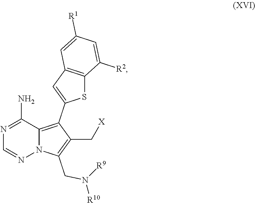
N1=C(N)C2=C(C3=CC4=C(S3)C([R2])=CC([R1])=C4)C(C[X])=C(CN([R9])[R10])N2N=C1
